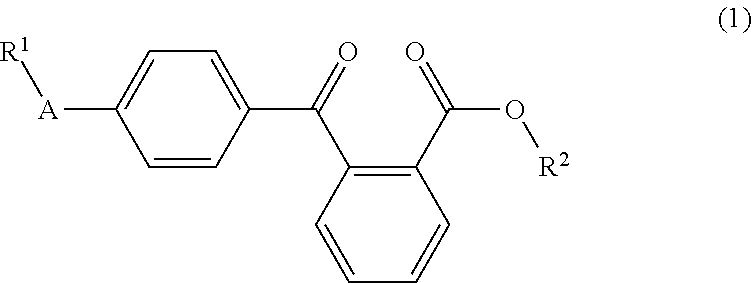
C1=CC(C(C2=C(C(=O)O[R2])C=CC=C2)=O)=CC=C1[A][R1]
